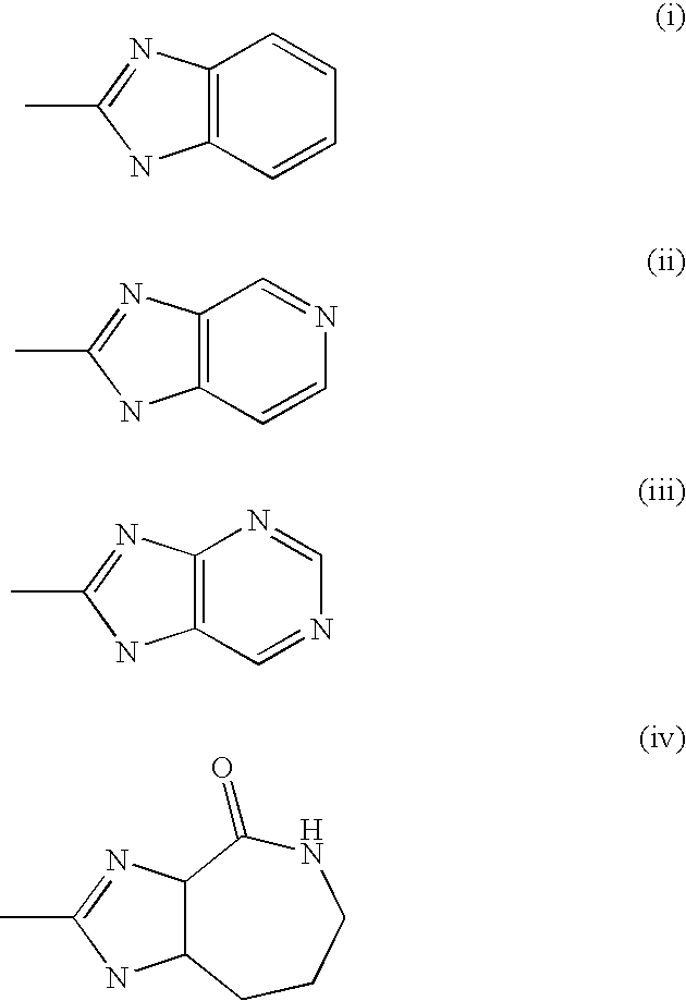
C12=C(C=CC=C1)NC(C)=N2.C12=C(C=CN=C1)NC(C)=N2.C12=C(C=NC=N1)NC(C)=N2.C12C(NC(C)=N1)CCCNC2=O
